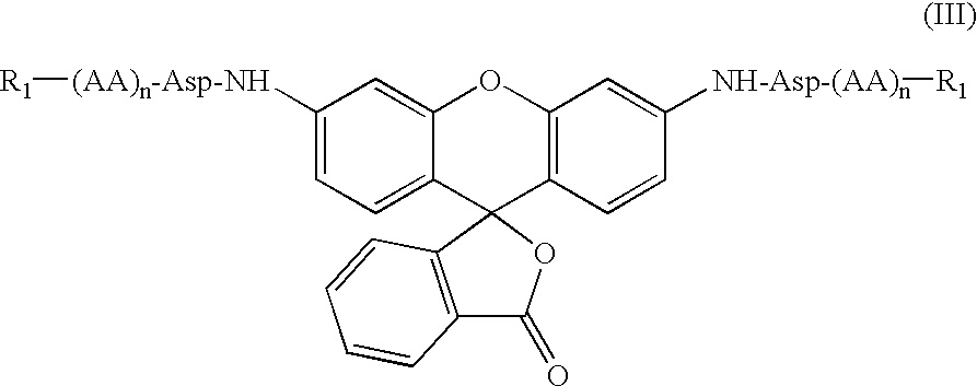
C1([(AA)n-Asp-NH][R1])=CC=C2C(=C1)OC1=C(C=CC([NH-Asp-(AA)n][R1])=C1)C21OC(=O)C2=C1C=CC=C2
